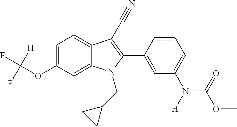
C1=C(OC(F)(F)[H])C=C2C(=C1)C(C#N)=C(C1=CC(N(C(OC)=O)[H])=CC=C1)N2CC1CC1
